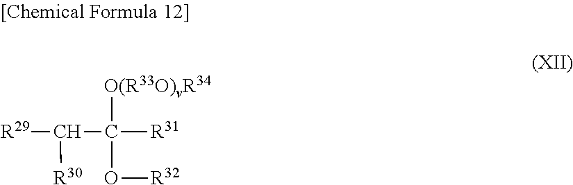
C(C([O(R33O)vR34])(O[R32])[R31])([R30])[R29]
